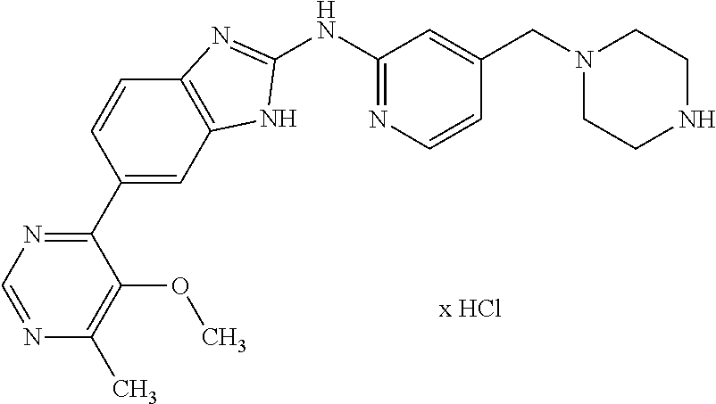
C1(NC2=NC=CC(CN3CCNCC3)=C2)=NC2=C(N1)C=C(C1=NC=NC(C)=C1OC)C=C2
